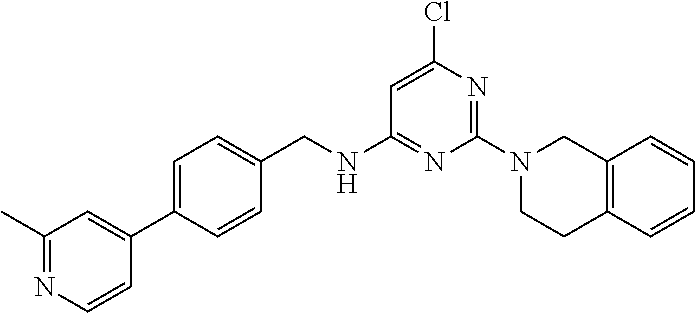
C1=C(Cl)N=C(N2CCC3=C(C2)C=CC=C3)N=C1NCC1=CC=C(C2=CC(C)=NC=C2)C=C1
